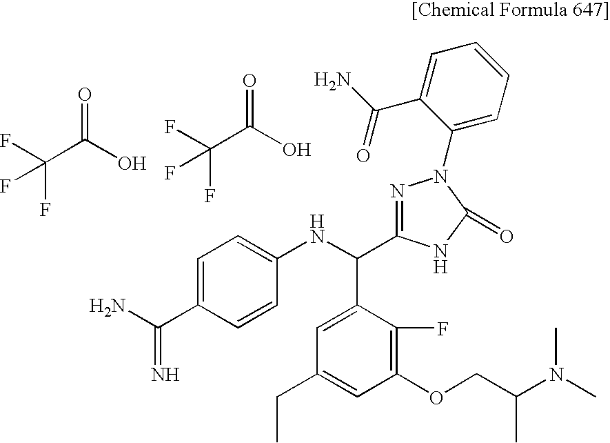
C(C(O)=O)(F)(F)F.C1=C(C(N)=N)C=CC(NC(C2=CC(CC)=CC(OCC(N(C)C)C)=C2F)C2=NN(C3=CC=CC=C3C(N)=O)C(=O)N2)=C1.C(C(O)=O)(F)(F)F
